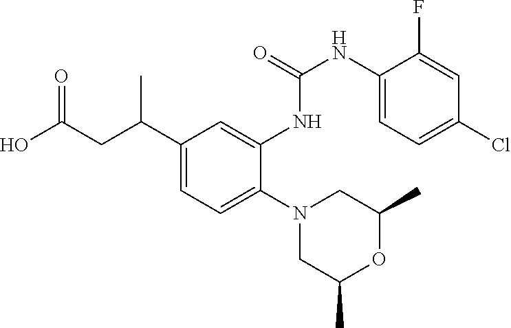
N1(C2=CC=C(C(CC(O)=O)C)C=C2NC(NC2=CC=C(Cl)C=C2F)=O)CC(C)OC(C)C1
